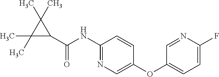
C1(NC(C2C(C)(C)C2(C)C)=O)=NC=C(OC2=CC=C(F)N=C2)C=C1
